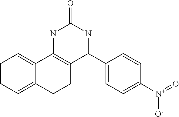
C1=CC=C2C(=C1)C1=C(CC2)C(C2=CC=C([N+](=O)[O-])C=C2)NC(=O)N1
